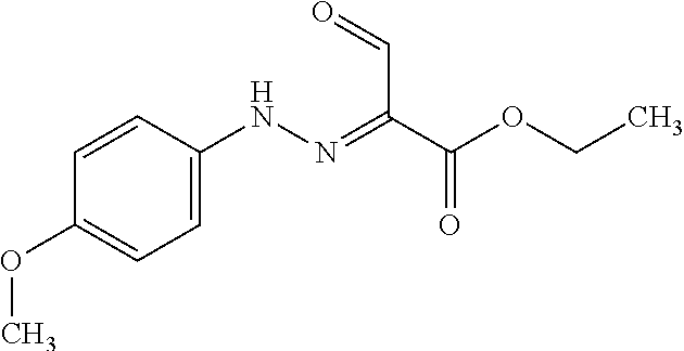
C1(OC)=CC=C(NN=C(C(OCC)=O)C=O)C=C1
